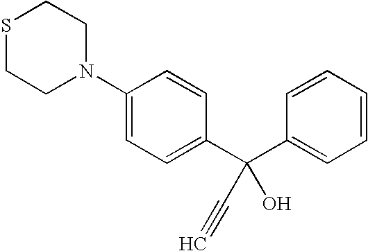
C1(N2CCSCC2)=CC=C(C(C2=CC=CC=C2)(O)C#C)C=C1
